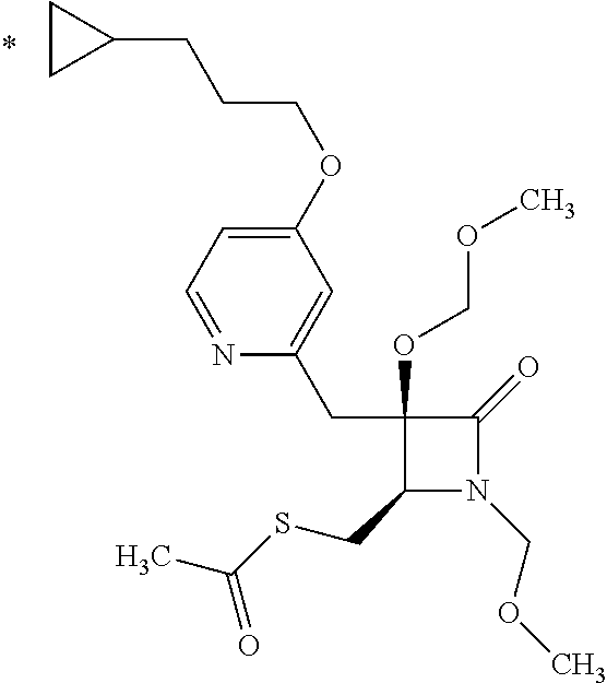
C1(CC2=CC(OCCCC3CC3)=CC=N2)(OCOC)C(CSC(C)=O)N(COC)C1=O
